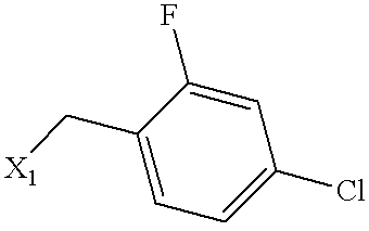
C1=C(C[X1])C(F)=CC(Cl)=C1
